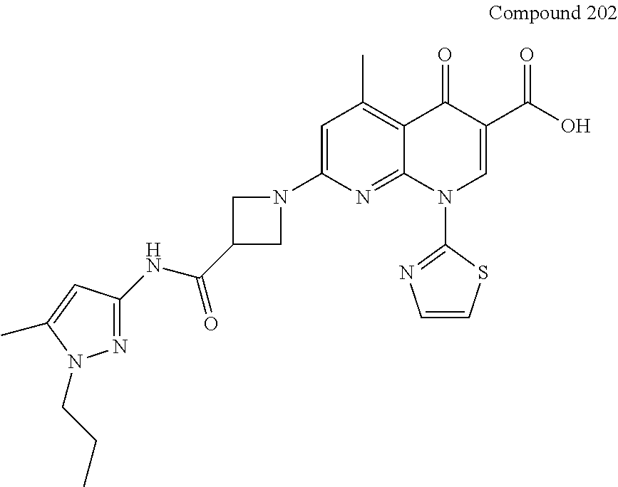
C1=C(N2CC(C(NC3=NN(CCC)C(C)=C3)=O)C2)N=C2C(=C1C)C(=O)C(C(O)=O)=CN2C1=NC=CS1
